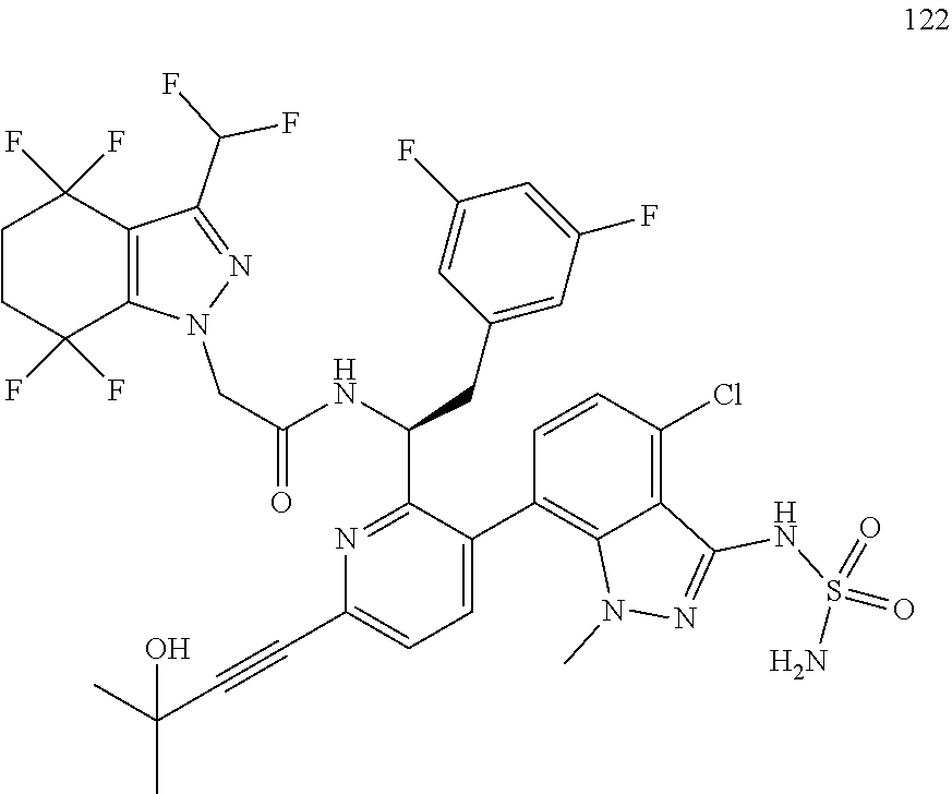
N1=C(C(NC(=O)CN2C3=C(C(F)(F)CCC3(F)F)C(C(F)F)=N2)CC2=CC(F)=CC(F)=C2)C(C2=C3C(=C(Cl)C=C2)C(NS(=O)(=O)N)=NN3C)=CC=C1C#CC(C)(C)O
